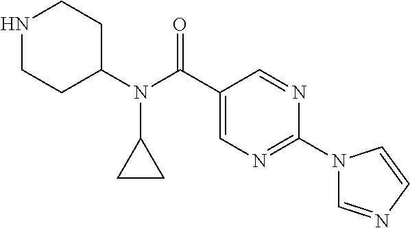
N1CCC(N(C(=O)C2=CN=C(N3C=NC=C3)N=C2)C2CC2)CC1
